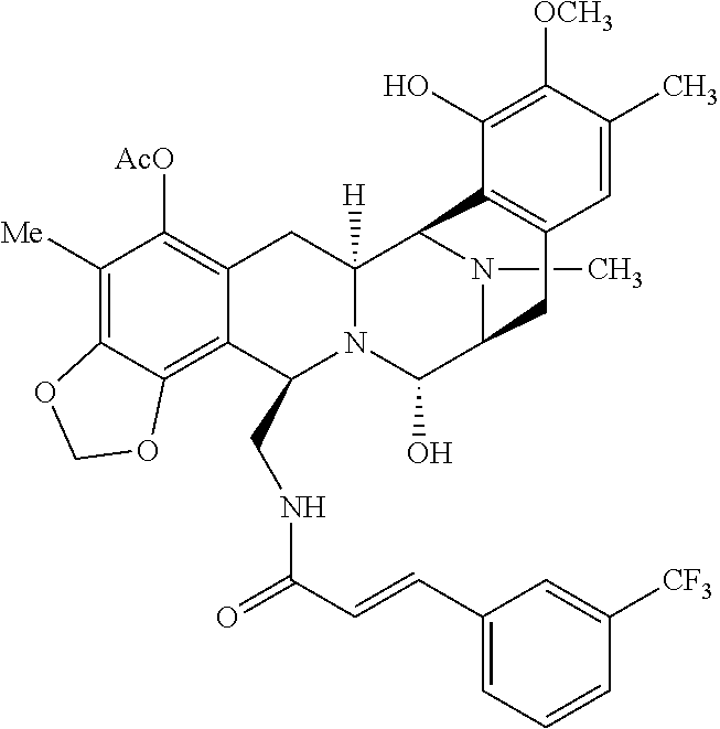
C1C2=C([AcO])C([Me])=C3C(=C2C(CNC(C=CC2=CC=CC([CF3])=C2)=O)N2C1([H])C1N(C)C(C2O)CC2=C1C(O)=C([OCH3])C(C)=C2)OCO3
